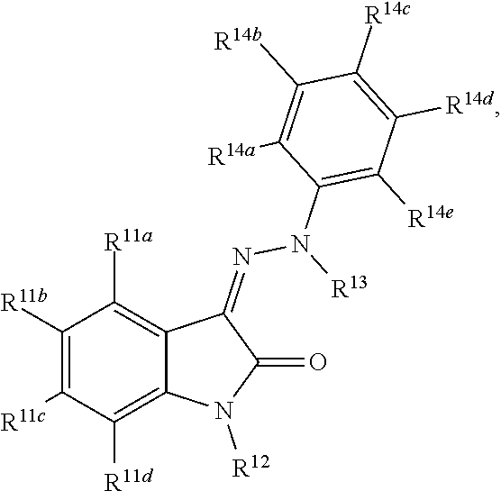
C1([R11b])=C([R11c])C([R11d])=C2C(=C1[R11a])C(=NN([R13])C1=C([R14e])C([R14d])=C([R14c])C([R14b])=C1[R14a])C(=O)N2[R12]
